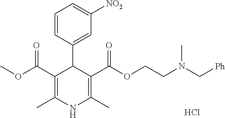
COC(C1=C(C)NC(C)=C(C(OCCN(C[Ph])C)=O)C1C1=CC([NO2])=CC=C1)=O.Cl
